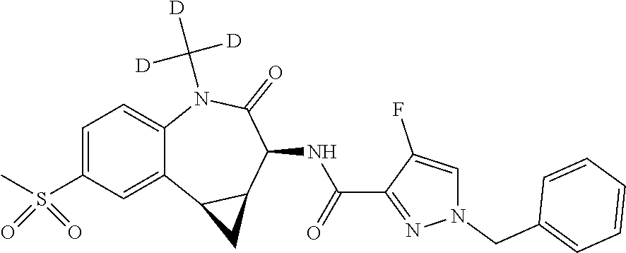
C12=CC(S(C)(=O)=O)=CC=C1N(C([D])([D])[D])C(=O)C(NC(C1=NN(CC3=CC=CC=C3)C=C1F)=O)C1C2C1
